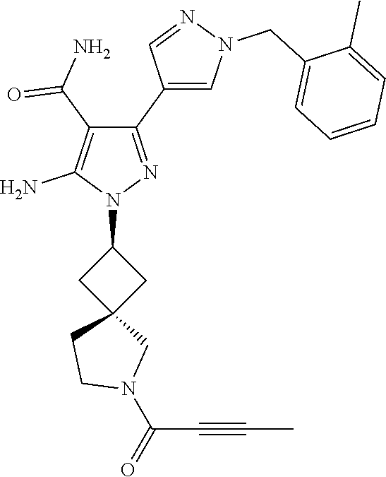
C(C#CC)(N1CC2(CC1)CC(N1N=C(C3=CN(CC4=CC=CC=C4C)N=C3)C(C(=O)N)=C1N)C2)=O
